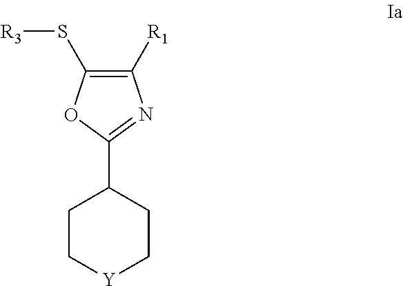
S(C1=C([R1])N=C(C2CC[Y]CC2)O1)[R3]
